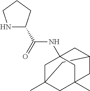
C12CC3(C)CC(NC(C4NCCC4)=O)(CC(C)(C3)C1)C2
